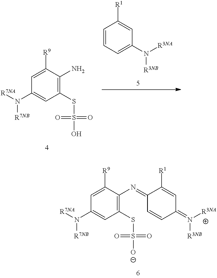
C1=C([R9])C(N)=C(SS(O)(=O)=O)C=C1N([R7NA])[R7NB].C1=CC=C(N([R3NA])[R3NB])C=C1[R1].C1=C([R9])C(N=C2C=CC(=N([R3NA])[R3NB])C=C2[R1])=C(SS([O-])(=O)=O)C=C1N([R7NA])[R7NB]
